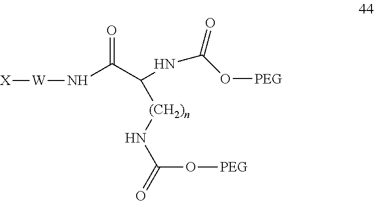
[X][W]NC(=O)C(NC(=O)O[PEG])[(CH2)n]NC(=O)O[PEG]
